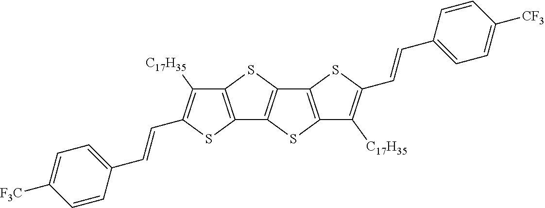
C12=C(SC3=C1SC1=C3SC(C=CC3=CC=C([CF3])C=C3)=C1[C17H35])C([C17H35])=C(C=CC1=CC=C([F3C])C=C1)S2
